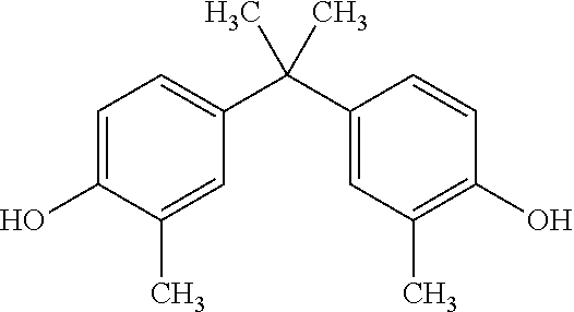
C1=C(O)C(C)=CC(C(C2=CC(C)=C(O)C=C2)(C)C)=C1
